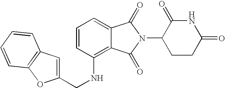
N(C1=C2C(=CC=C1)C(=O)N(C1CCC(=O)NC1=O)C2=O)CC1=CC2=C(O1)C=CC=C2
